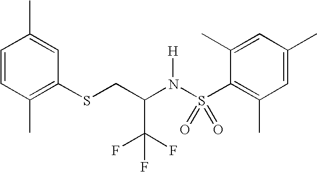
C1=CC(C)=C(SCC(N(S(C2=C(C)C=C(C)C=C2C)(=O)=O)[H])C(F)(F)F)C=C1C
